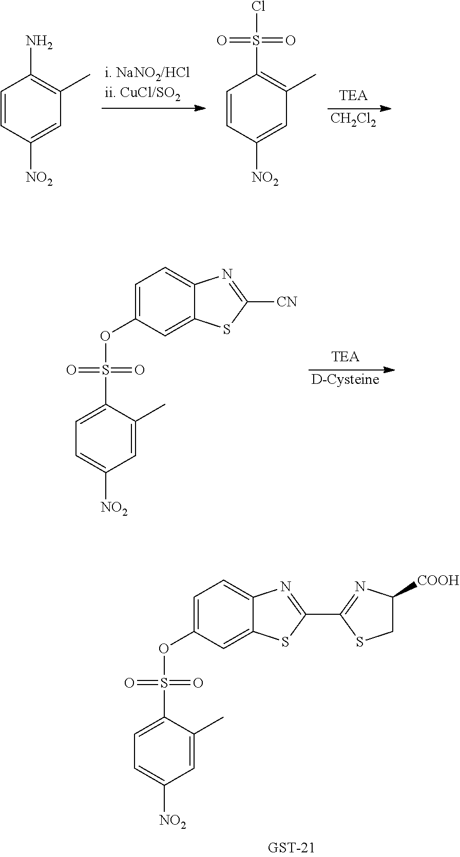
C1=C(S(=O)(=O)OC2=CC=C3C(=C2)SC(C2=NC([COOH])CS2)=N3)C(C)=CC([NO2])=C1.[CH2Cl2].C1=CC([NO2])=CC(C)=C1N.C1=CC([NO2])=CC(C)=C1S(=O)(=O)Cl.[D-Cysteine].C1=C(S(=O)(=O)OC2=CC=C3C(=C2)SC([CN])=N3)C(C)=CC([NO2])=C1
